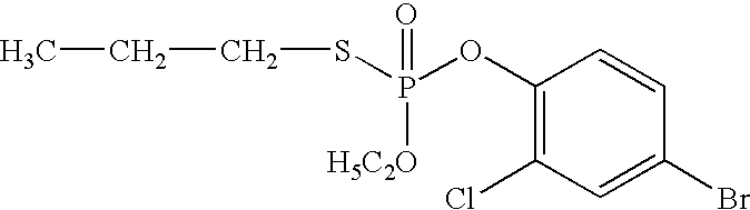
C1(OP(SCCC)(=O)[H5C2O])=C(Cl)C=C(Br)C=C1
